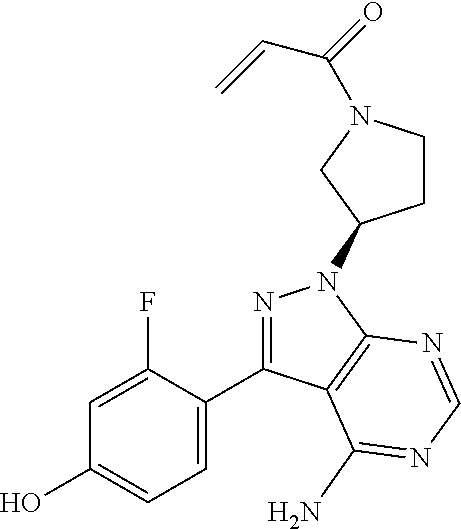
OC1=CC=C(C2=NN(C3CCN(C(=O)C=C)C3)C3=C2C(N)=NC=N3)C(F)=C1
